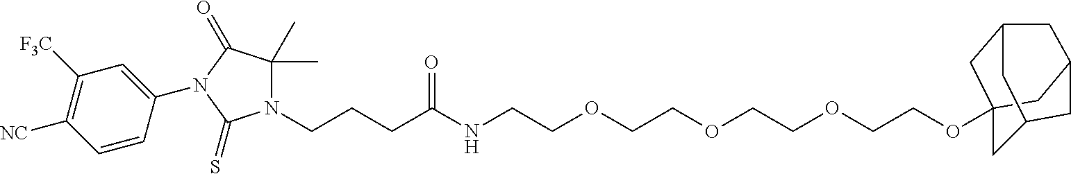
C(OCCOCCOCCOC12CC3CC(C1)CC(C2)C3)CNC(CCCN1C(C)(C)C(=O)N(C2=CC([F3C])=C([NC])C=C2)C1=S)=O
